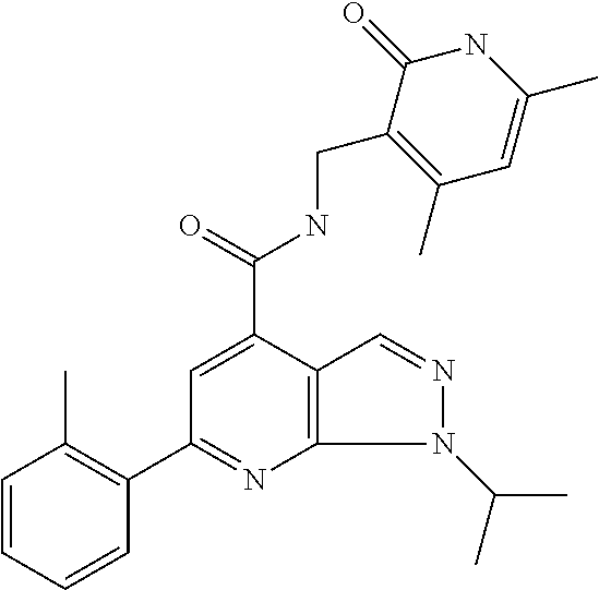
C1=CC=CC(C2=NC3=C(C(C(NCC4=C(C)C=C(C)NC4=O)=O)=C2)C=NN3C(C)C)=C1C
